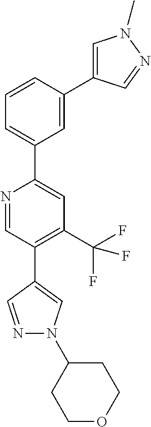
N1=CC(C2=CN(C3CCOCC3)N=C2)=C(C(F)(F)F)C=C1C1=CC=CC(C2=CN(C)N=C2)=C1
